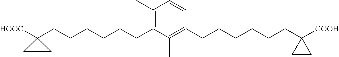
C1(C)=C(CCCCCCC2([HOOC])CC2)C(C)=C(CCCCCCC2([COOH])CC2)C=C1
